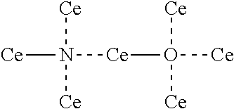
[Ce]N([Ce]O([Ce])([Ce])[Ce])([Ce])[Ce]
